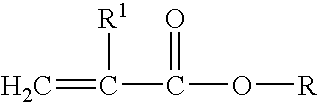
C=C(C(=O)O[R])[R1]
